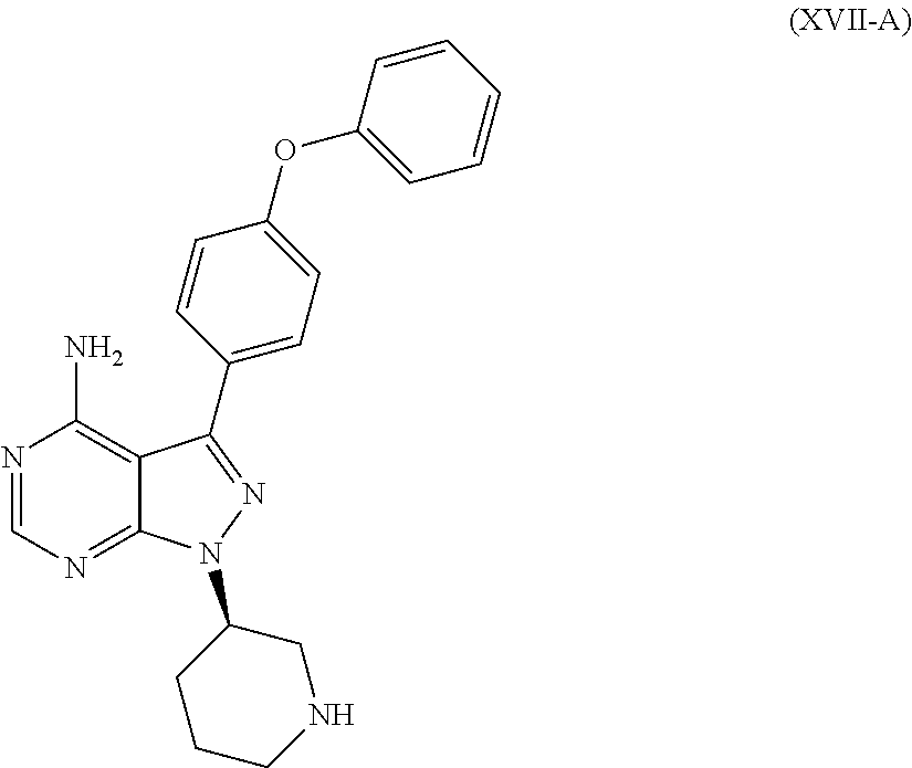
C1(OC2=CC=CC=C2)=CC=C(C2=NN(C3CCCNC3)C3=NC=NC(N)=C32)C=C1
